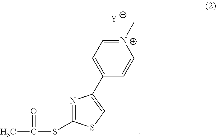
N1=C(SC(C)=O)SC=C1C1=CC=[N+](C)C=C1.[Y]
